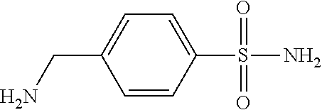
C1=CC(S(N)(=O)=O)=CC=C1CN
